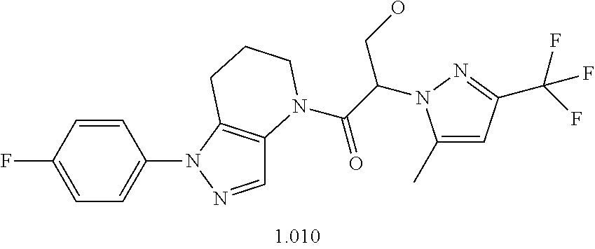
C1=CC(F)=CC=C1N1N=CC2=C1CCCN2C(=O)C(CO)N1C(C)=CC(C(F)(F)F)=N1
